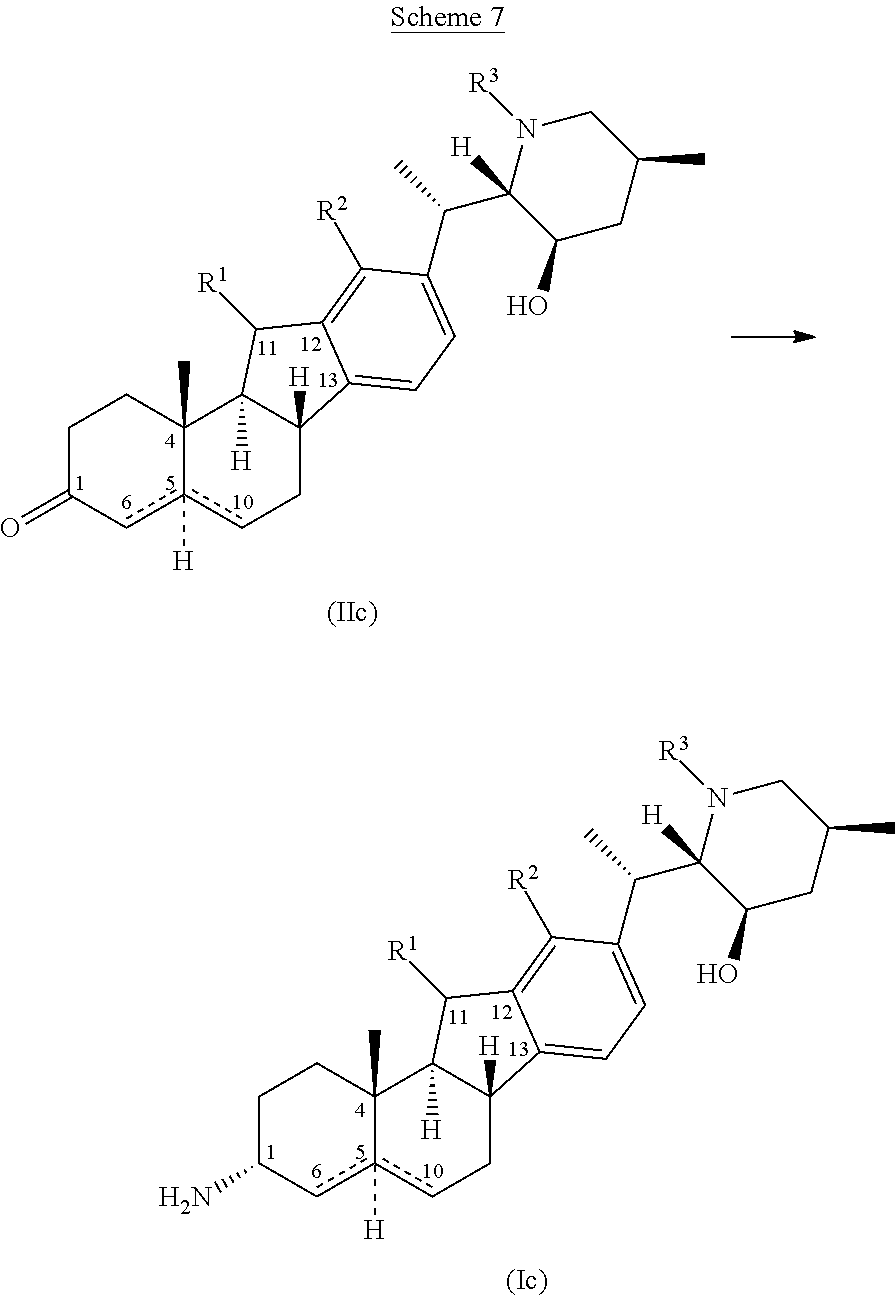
C1C(=O)cc2([H])cCC3([H])C([H])(C2(C)C1)C([R1])C1=C([R2])C(C(C2([H])C(O)CC(C)CN2[R3])C)=CC=C31.C1C(N)cc2([H])cCC3([H])C([H])(C2(C)C1)C([R1])C1=C([R2])C(C(C2([H])C(O)CC(C)CN2[R3])C)=CC=C31
